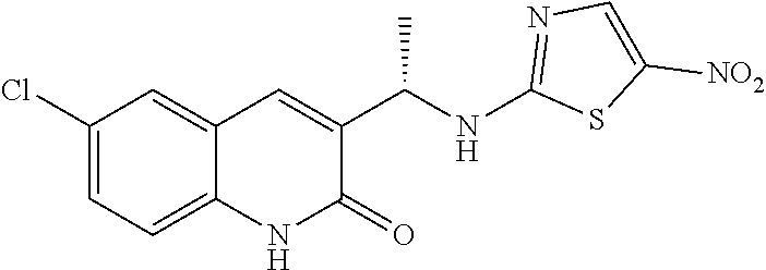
C1=C2C(=CC=C1Cl)NC(=O)C(C(NC1=NC=C([NO2])S1)C)=C2
